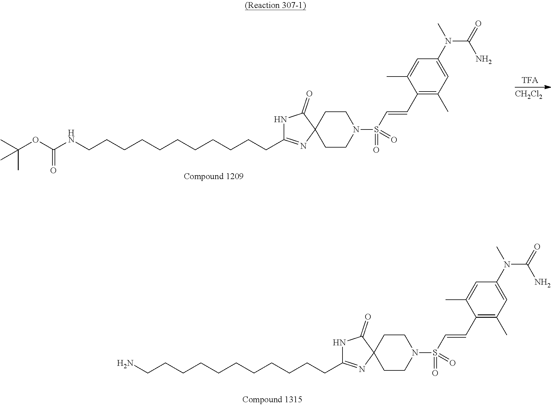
C(OC(NCCCCCCCCCCCC1=NC2(C(=O)N1)CCN(S(C=CC1=C(C)C=C(N(C)C(=O)N)C=C1C)(=O)=O)CC2)=O)(C)(C)C.[CH2Cl2].NCCCCCCCCCCCC1=NC2(C(=O)N1)CCN(S(C=CC1=C(C)C=C(N(C)C(=O)N)C=C1C)(=O)=O)CC2
